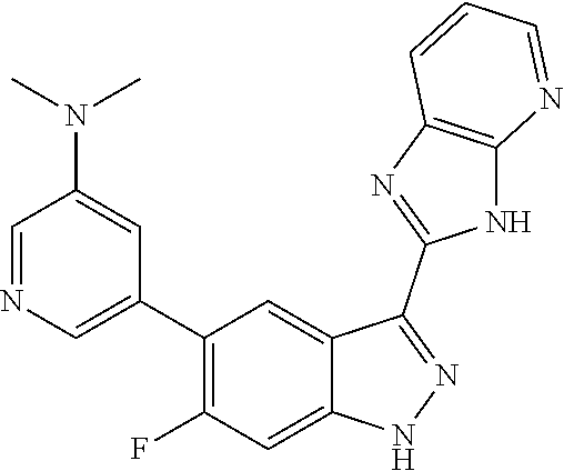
C1=NC=C(C2=C(F)C=C3C(=C2)C(C2=NC4=C(N2)N=CC=C4)=NN3)C=C1N(C)C
